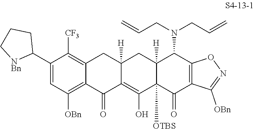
C1(C2CCC[NBn]2)=CC([OBn])=C2C(=C1[CF3])CC1([H])C(=C(O)C3([OTBS])C([H])(C1)C(N(CC=C)CC=C)C1=C(C3=O)C([OBn])=NO1)C2=O
